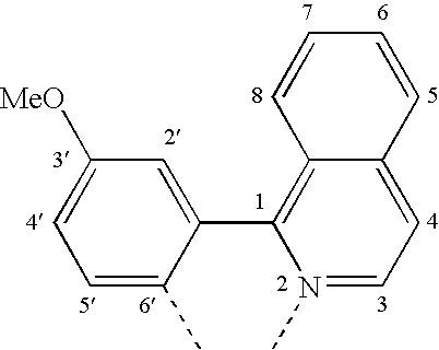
C1=C(C)C(C2=C3C(=CC=N2C)C=CC=C3)=CC([MeO])=C1
